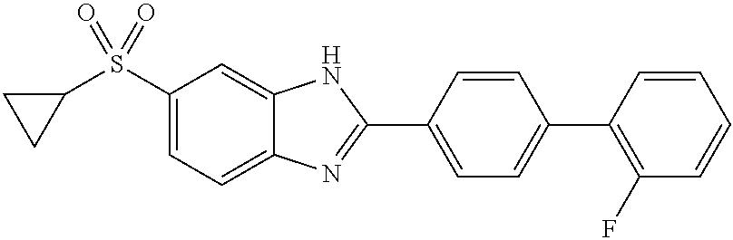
C1(S(C2CC2)(=O)=O)=CC=C2C(=C1)NC(C1=CC=C(C3=C(F)C=CC=C3)C=C1)=N2
